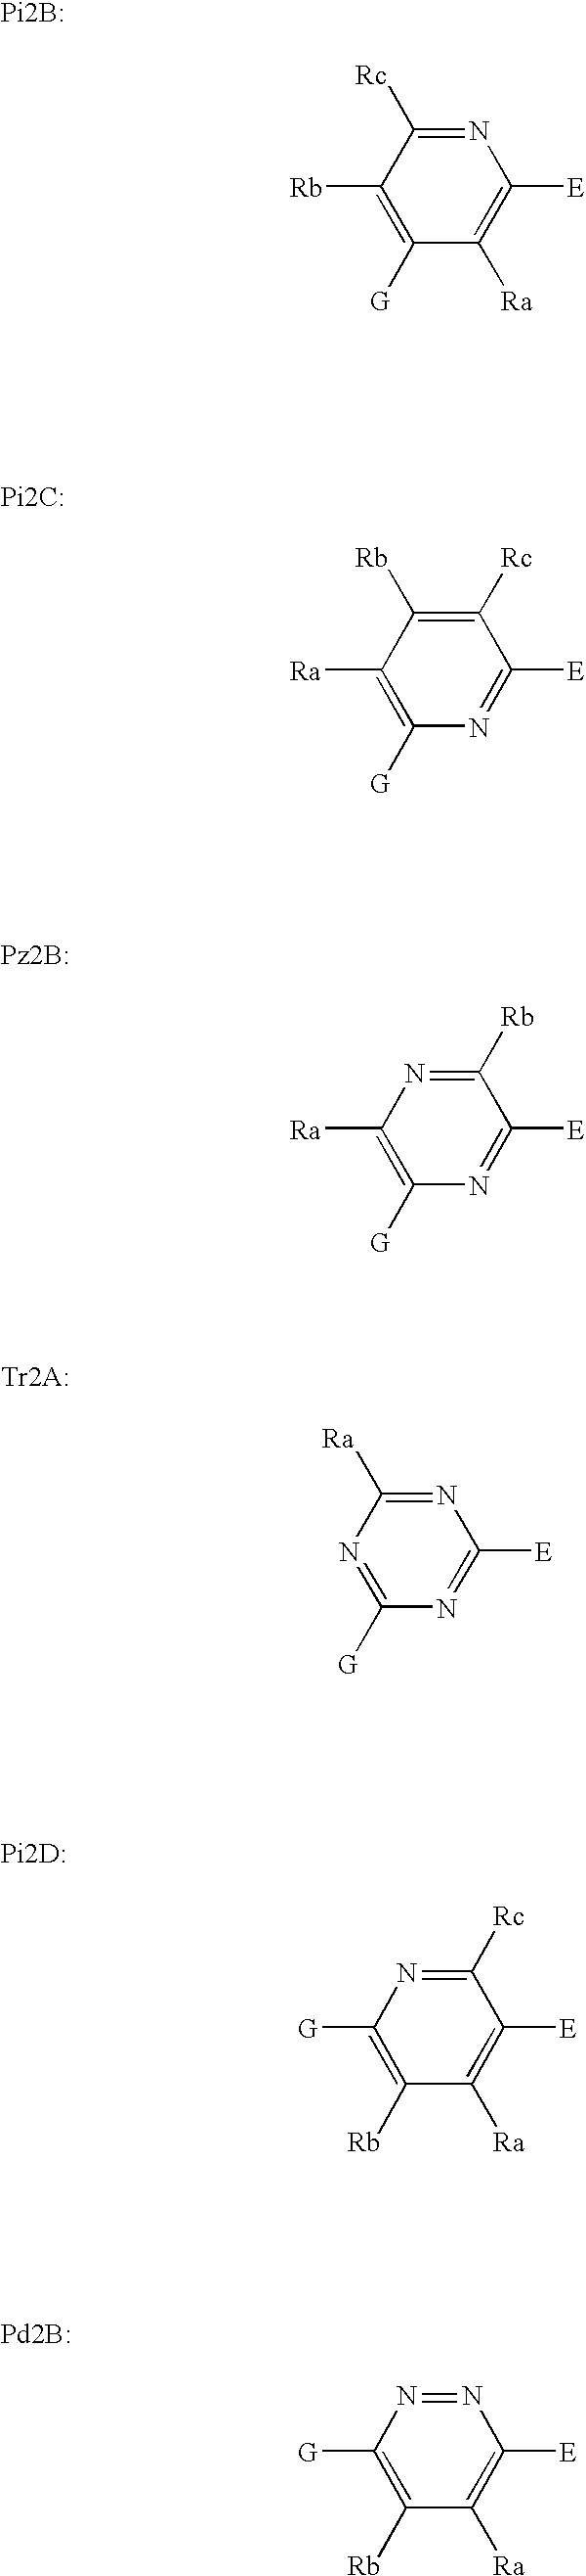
[Pi2B:].C1([Rb])=C([G])C([Ra])=C([E])N=C1[Rc].[Pi2C:].C1([Ra])=C([G])N=C([E])C([Rc])=C1[Rb].[Pz2B:].C1([Ra])=C([G])N=C([E])C([Rb])=N1.[Tr2A:].N1=C([G])N=C([E])N=C1[Ra].[Pi2D:].C1([G])=C([Rb])C([Ra])=C([E])C([Rc])=N1.[Pd2B:].C1([G])=C([Rb])C([Ra])=C([E])N=N1
